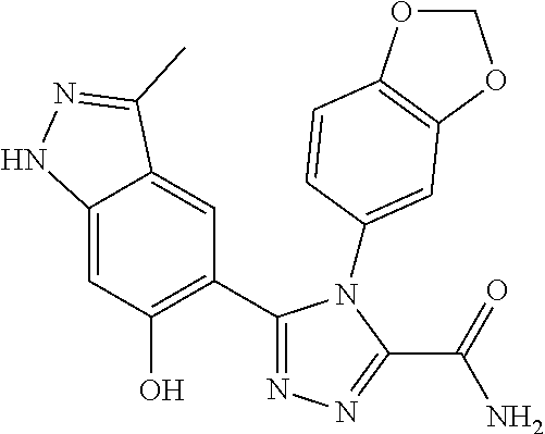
C12=CC(O)=C(C3=NN=C(C(=O)N)N3C3=CC4=C(OCO4)C=C3)C=C1C(C)=NN2
